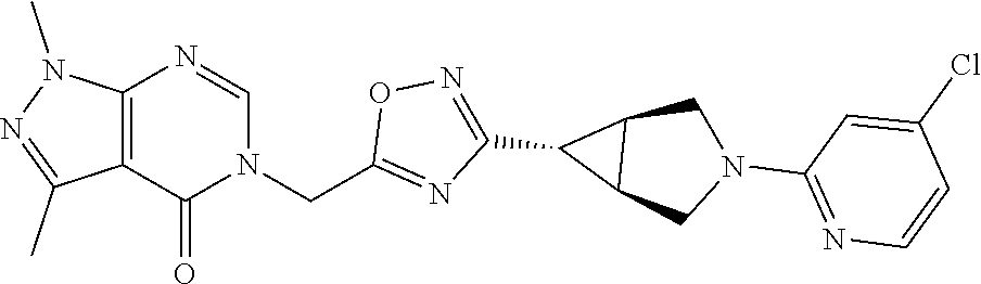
C12=C(N(C)N=C1C)N=CN(CC1=NC(C3C4C3CN(C3=NC=CC(Cl)=C3)C4)=NO1)C2=O
